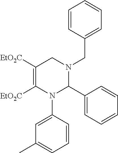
C1([EtO2C])=C([EtO2C])N(C2=CC(C)=CC=C2)C(C2=CC=CC=C2)N(CC2=CC=CC=C2)C1
